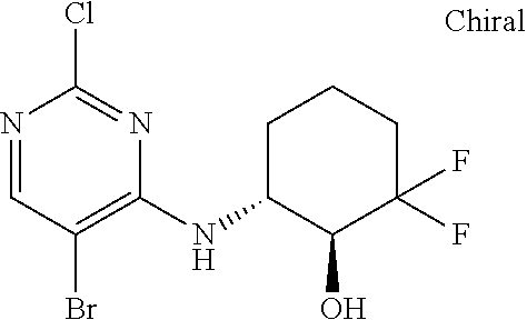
N1=CC(Br)=C(NC2C(O)C(F)(F)CCC2)N=C1Cl
